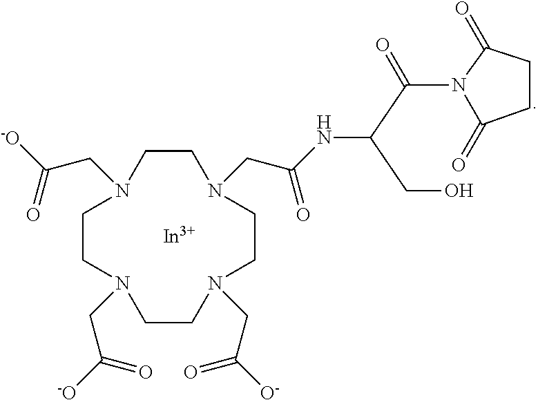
[In].C1CN(CC(NC(C(=O)N2C(=O)CCC2=O)CO)=O)CCN(CC([O-])=O)CCN(CC([-O])=O)CCN1CC([-O])=O
